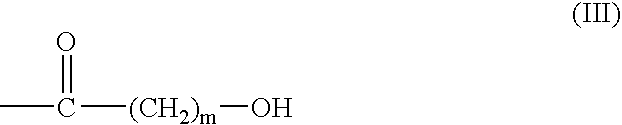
CC([(CH2)m]O)=O
